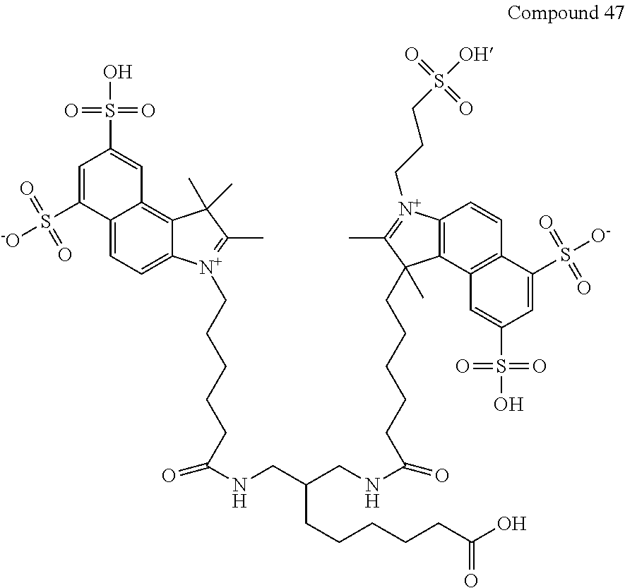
C12=CC=C3C(=C1C=C(S(O)(=O)=O)C=C2S([-O])(=O)=O)C(C)(C)C(C)=[N+]3CCCCCC(NCC(CNC(CCCCCC1(C)C2=C(C=CC3=C2C=C(S(O)(=O)=O)C=C3S([O-])(=O)=O)[N+](CCCS([OH])(=O)=O)=C1C)=O)CCCCCC(O)=O)=O
